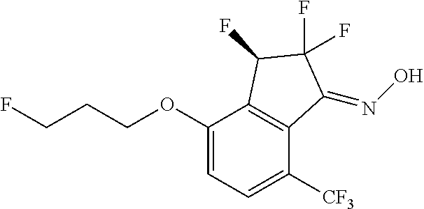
C(CCOC1=CC=C([CF3])C2=C1C(F)C(F)(F)C2=NO)F
